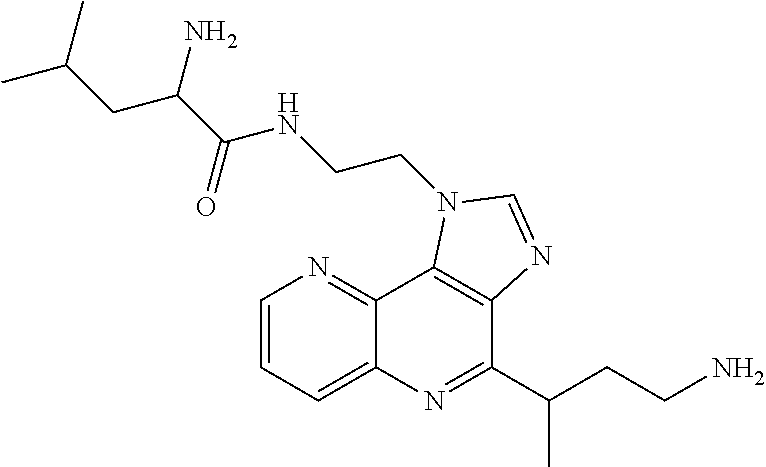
C1=CC=C2C(=N1)C1=C(C(C(CCN)C)=N2)N=CN1CCNC(C(CC(C)C)N)=O
